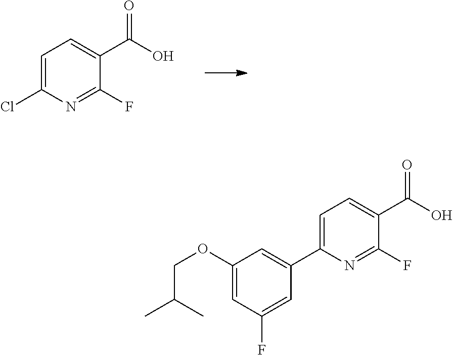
ClC1=CC=C(C(O)=O)C(F)=N1.C1(OCC(C)C)=CC(F)=CC(C2=CC=C(C(O)=O)C(F)=N2)=C1
